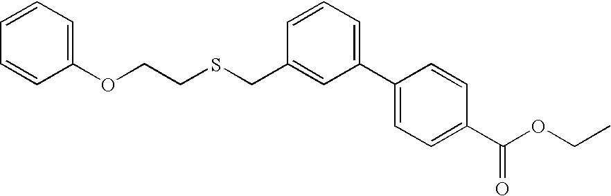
C(C1=CC(C2=CC=C(C(OCC)=O)C=C2)=CC=C1)SCCOC1=CC=CC=C1
